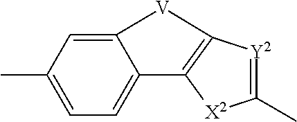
C1=C(C)C=C2C(=C1)C1=C([Y2]=C(C)[X2]1)[V]2
